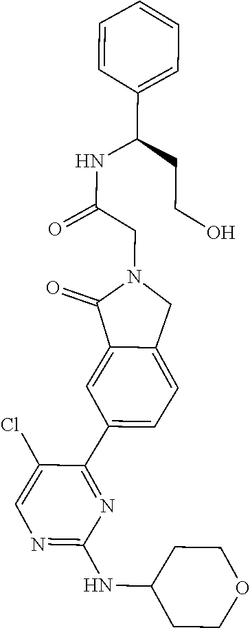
N1=C(NC2CCOCC2)N=C(C2=CC=C3C(=C2)C(=O)N(CC(=O)NC(C2=CC=CC=C2)CCO)C3)C(Cl)=C1
